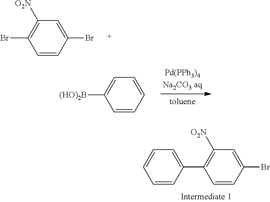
C1=CC(C2=C([O2N])C=C(Br)C=C2)=CC=C1.C1=CC(Br)=CC([O2N])=C1Br.C1=CC=CC=C1[(HO)2B]
